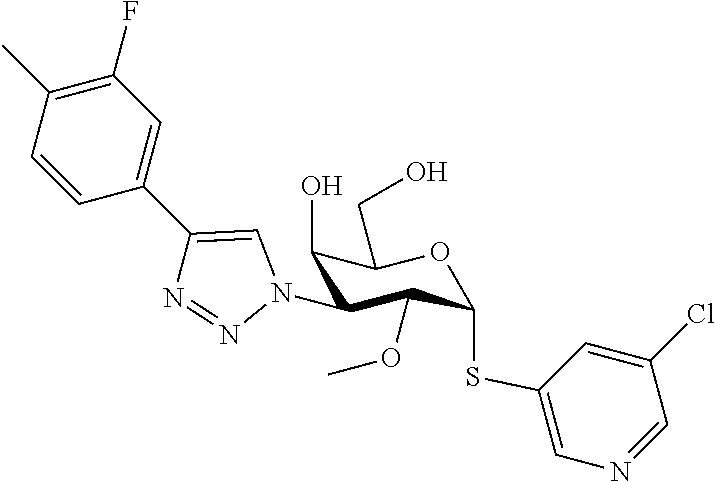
C1=CC(C2=CN(C3C(O)C(CO)OC(SC4=CN=CC(Cl)=C4)C3OC)N=N2)=CC(F)=C1C
